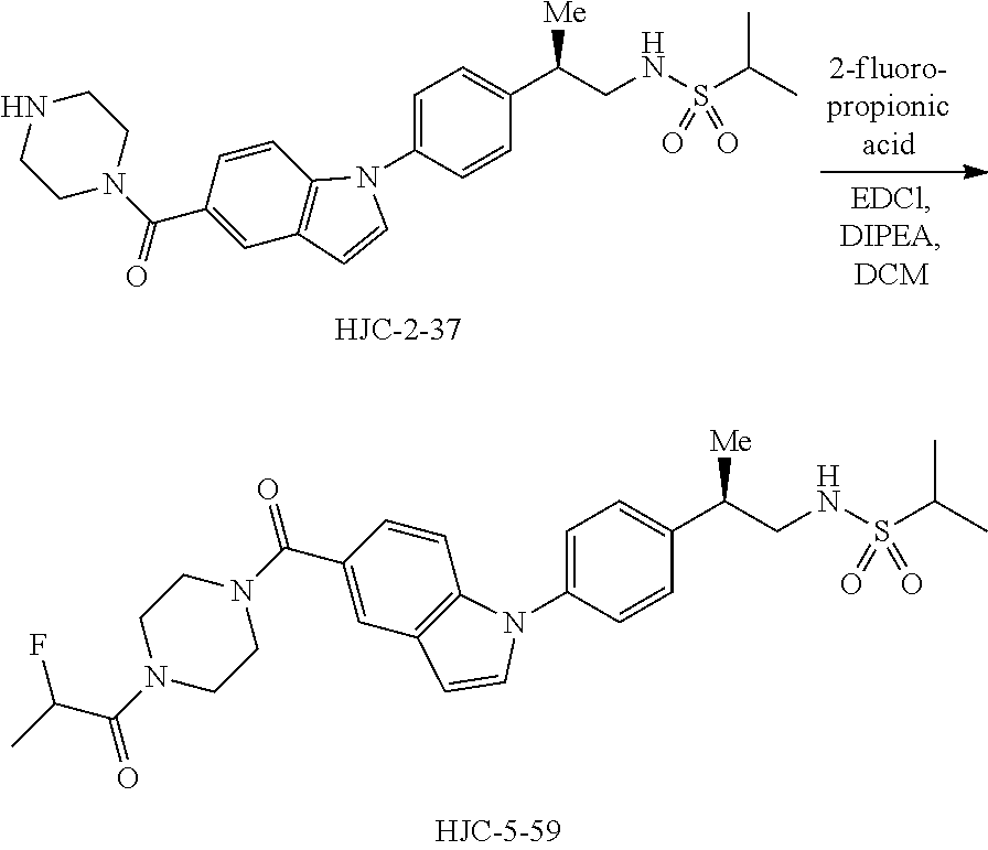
C1(N2C3=C(C=C(C(=O)N4CCN(C(=O)C(F)C)CC4)C=C3)C=C2)=CC=C(C(CNS(C(C)C)(=O)=O)[Me])C=C1.C1=CC2=C(C=C1C(=O)N1CCNCC1)C=CN2C1=CC=C(C(CNS(C(C)C)(=O)=O)[Me])C=C1
